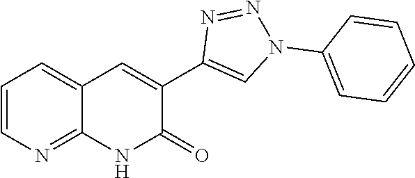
C12=NC=CC=C1C=C(C1=CN(C3=CC=CC=C3)N=N1)C(=O)N2
